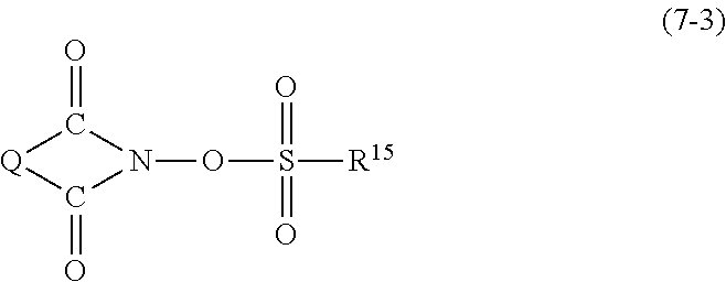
[R15]S(=O)(=O)ON1C(=O)[Q]C1=O
